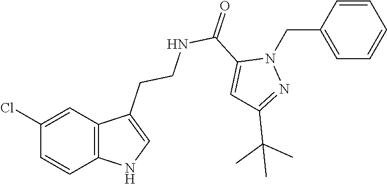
C12=C(C=C(Cl)C=C1)C(CCNC(C1=CC(C(C)(C)C)=NN1CC1=CC=CC=C1)=O)=CN2
